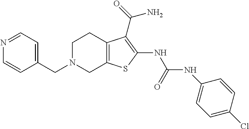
C1(CN2CC3=C(CC2)C(C(=O)N)=C(NC(NC2=CC=C(Cl)C=C2)=O)S3)=CC=NC=C1
